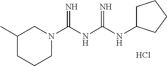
Cl.N1(C(NC(=N)NC2CCCC2)=N)CC(C)CCC1
